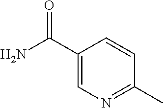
C1=C(C(N)=O)C=CC(C)=N1
